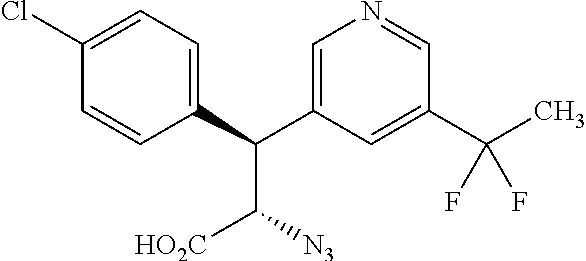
C(C1=CN=CC(C(C)(F)F)=C1)(C([HO2C])[N3])C1=CC=C(Cl)C=C1
